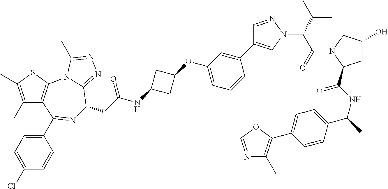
C1(C)=C(C)SC2=C1C(C1=CC=C(Cl)C=C1)=NC(CC(NC1CC(OC3=CC=CC(C4=CN(C(C(N5C(C(NC(C)C6=CC=C(C7=C(C)N=CO7)C=C6)=O)CC(O)C5)=O)C(C)C)N=C4)=C3)C1)=O)C1=NN=C(C)N21
